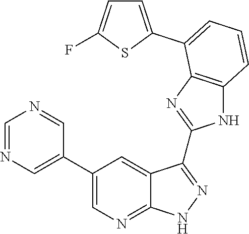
C1=NC=C(C2=CN=C3C(=C2)C(C2=NC4=C(N2)C=CC=C4C2=CC=C(F)S2)=NN3)C=N1
